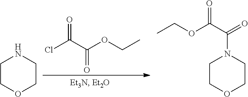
ClC(C(OCC)=O)=O.N1CCOCC1.N1(C(C(OCC)=O)=O)CCOCC1
